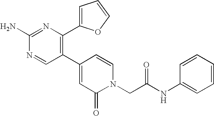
C1(C2=CC(=O)N(CC(NC3=CC=CC=C3)=O)C=C2)=C(C2=CC=CO2)N=C(N)N=C1
